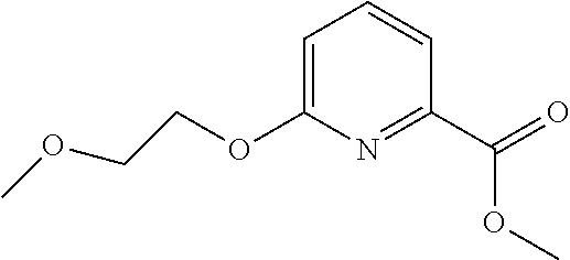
C1=C(OCCOC)N=C(C(=O)OC)C=C1
